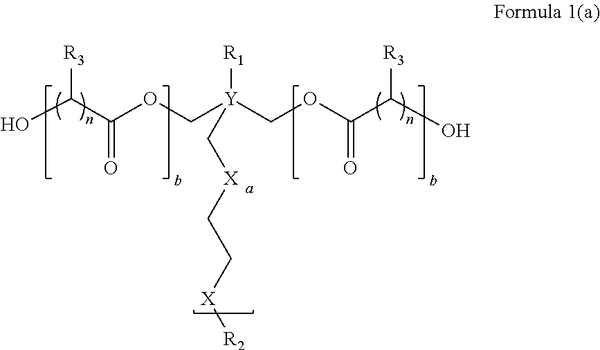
OC(C(OC[Y](COC(C(O)[R3])=O)([R1])C[X]CC[X][R2])=O)[R3]
